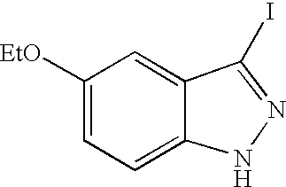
C1([EtO])=CC=C2C(=C1)C(I)=NN2
